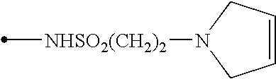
[NHSO2(CH2)2](C)N1CC=CC1
